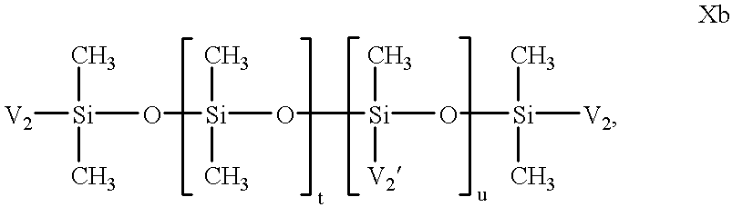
[V2][Si](O[Si](O[Si](C)([V2])O[Si](C)(C)[V2])(C)C)(C)C
